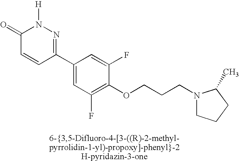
C1=CC(C2=CC(F)=C(OCCCN3CCCC3C)C(F)=C2)=NN([H])C1=O
